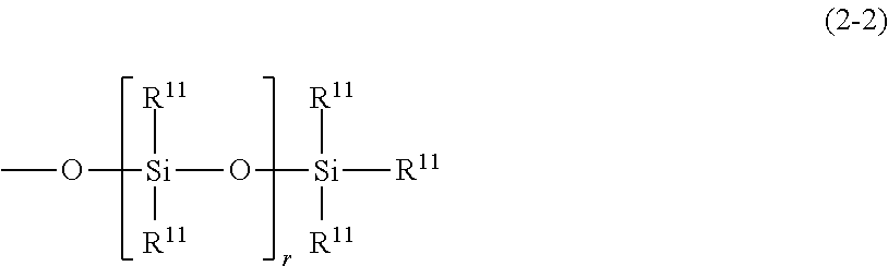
CO[Si]([R11])([R11])O[Si]([R11])([R11])[R11]
